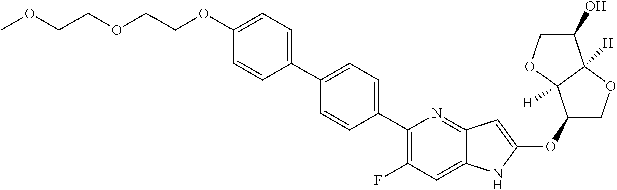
C1(OC2=CC3=NC(C4=CC=C(C5=CC=C(OCCOCCOC)C=C5)C=C4)=C(F)C=C3N2)COC2([H])C1([H])OCC2O
